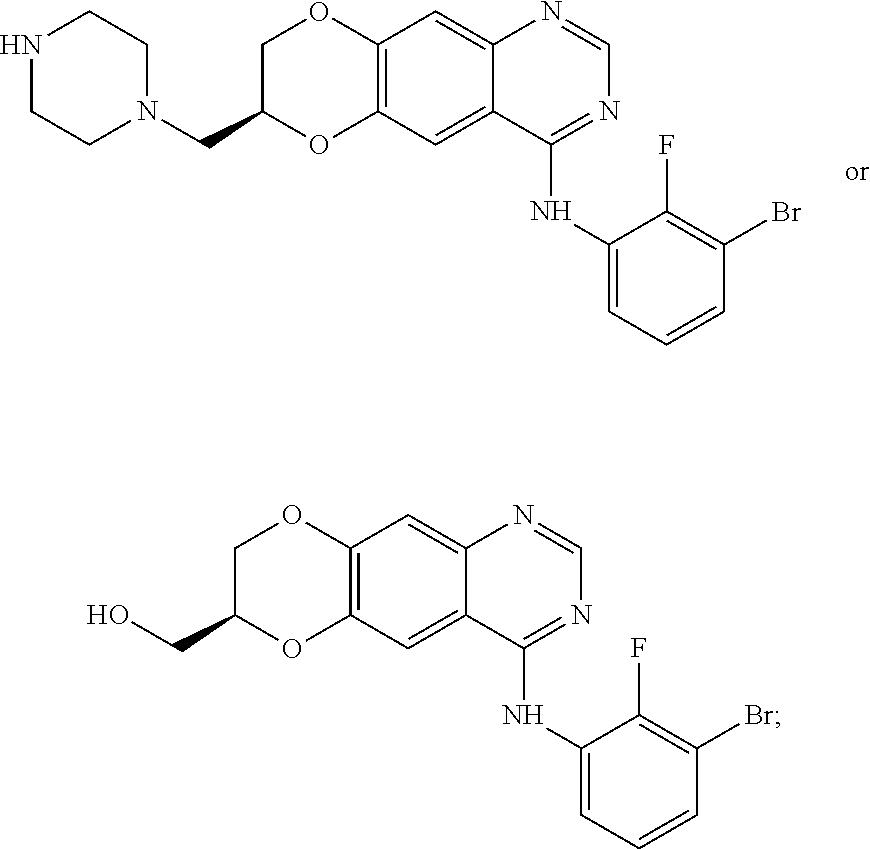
C12=C(C=C3C(=C1)N=CN=C3NC1=CC=CC(Br)=C1F)OC(CO)CO2.C12=C(C=C3C(=C1)N=CN=C3NC1=CC=CC(Br)=C1F)OC(CN1CCNCC1)CO2
